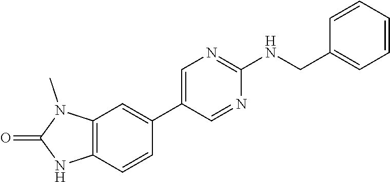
C12=C(C=CC(C3=CN=C(NCC4=CC=CC=C4)N=C3)=C1)NC(=O)N2C
